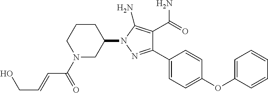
C1(OC2=CC=CC=C2)=CC=C(C2=NN(C3CCCN(C(=O)C=CCO)C3)C(N)=C2C(=O)N)C=C1
